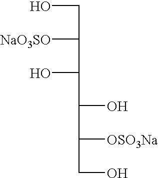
OCC([NaO3SO])C(O)C(O)C([OSO3Na])CO
